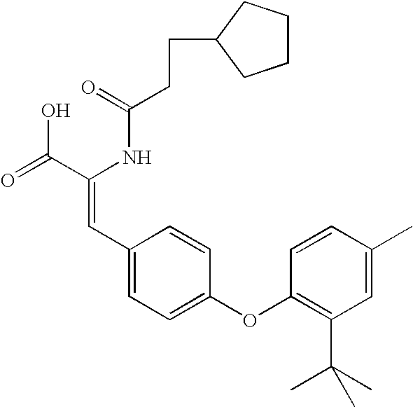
C(=O)(NC(C(=O)O)=CC1=CC=C(OC2=C(C(C)(C)C)C=C(C)C=C2)C=C1)CCC1CCCC1
